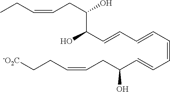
C(=CC=CC=CC(O)C(CC=CCC)O)C=CC(CC=CCC[-O2C])O
